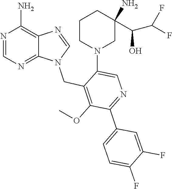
N1(CC2=C(OC)C(C3=CC=C(F)C(F)=C3)=NC=C2N2CC(N)(C(O)C(F)F)CCC2)C=NC2=C(N)N=CN=C12
